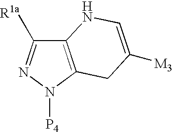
C12=C(N([P4])N=C1[R1a])CC([M3])=CN2
